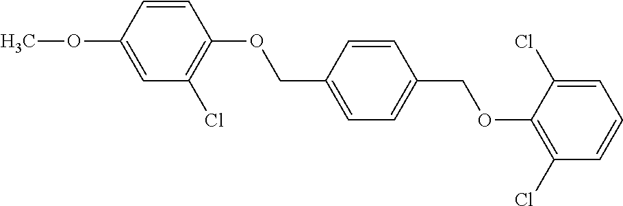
C1=CC(OC)=CC(Cl)=C1OCC1=CC=C(COC2=C(Cl)C=CC=C2Cl)C=C1
